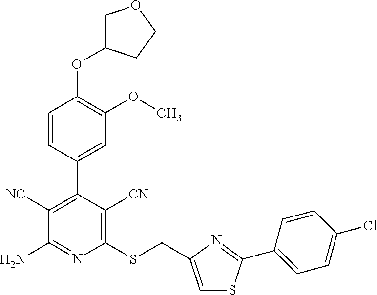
C1(C2=C([NC])C(N)=NC(SCC3=CSC(C4=CC=C(Cl)C=C4)=N3)=C2[CN])=CC(OC)=C(OC2COCC2)C=C1
